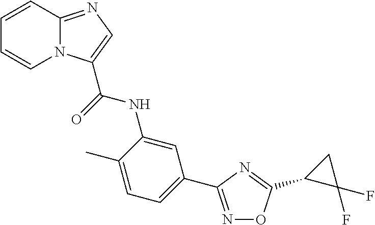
C1=CC2=NC=C(C(=O)NC3=CC(C4=NOC(C5C(F)(F)C5)=N4)=CC=C3C)N2C=C1
